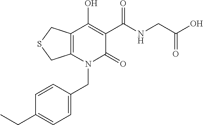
C(N1C(=O)C(C(NCC(O)=O)=O)=C(O)C2=C1CSC2)C1=CC=C(CC)C=C1
